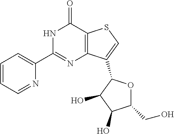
N1=C(C2=CC=CC=N2)NC(=O)C2=C1C(C1OC(CO)C(O)C1O)=CS2
